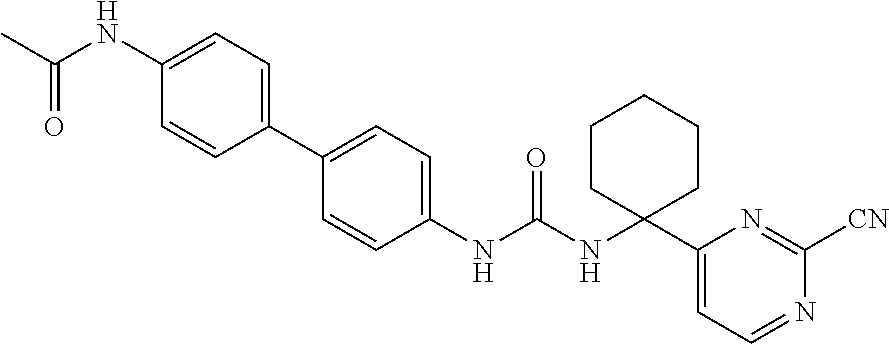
C1(NC(NC2(C3=CC=NC([CN])=N3)CCCCC2)=O)=CC=C(C2=CC=C(NC(C)=O)C=C2)C=C1
